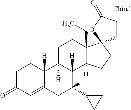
C1C(=O)C=C2C([H])(C1)C1([H])C([H])(C3([H])C(CC)(CC1)C1(CC3)C=CC(=O)O1)C([H])(C1CC1)C2
